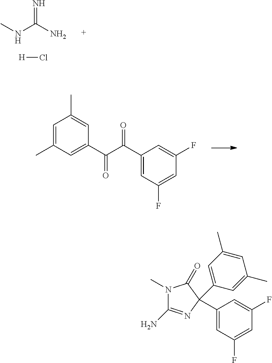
CNC(N)=N.[H]Cl.C1=C(C)C=C(C(C(C2=CC(F)=CC(F)=C2)=O)=O)C=C1C.N1(C)C(N)=NC(C2=CC(C)=CC(C)=C2)(C2=CC(F)=CC(F)=C2)C1=O
